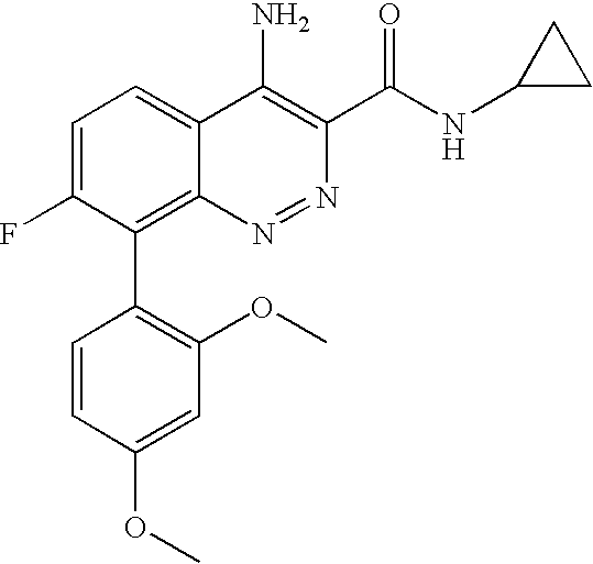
C1=CC(OC)=CC(OC)=C1C1=C2C(=CC=C1F)C(N)=C(C(NC1CC1)=O)N=N2
